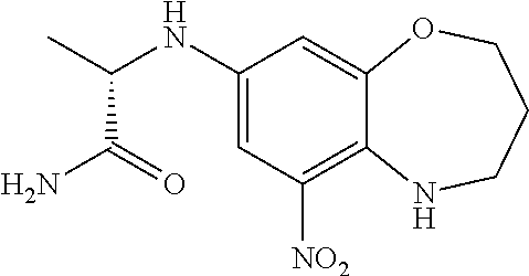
C1(NC(C)C(=O)N)=CC([NO2])=C2C(=C1)OCCCN2
